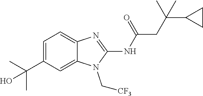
C1=C(C(C)(C)O)C=C2C(=C1)N=C(NC(=O)CC(C1CC1)(C)C)N2C[CF3]
